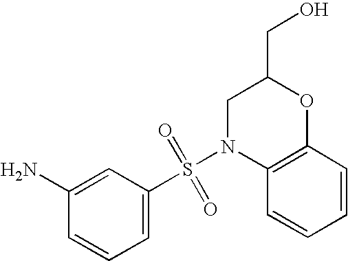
C1(N)=CC(S(N2C3=C(OC(CO)C2)C=CC=C3)(=O)=O)=CC=C1
